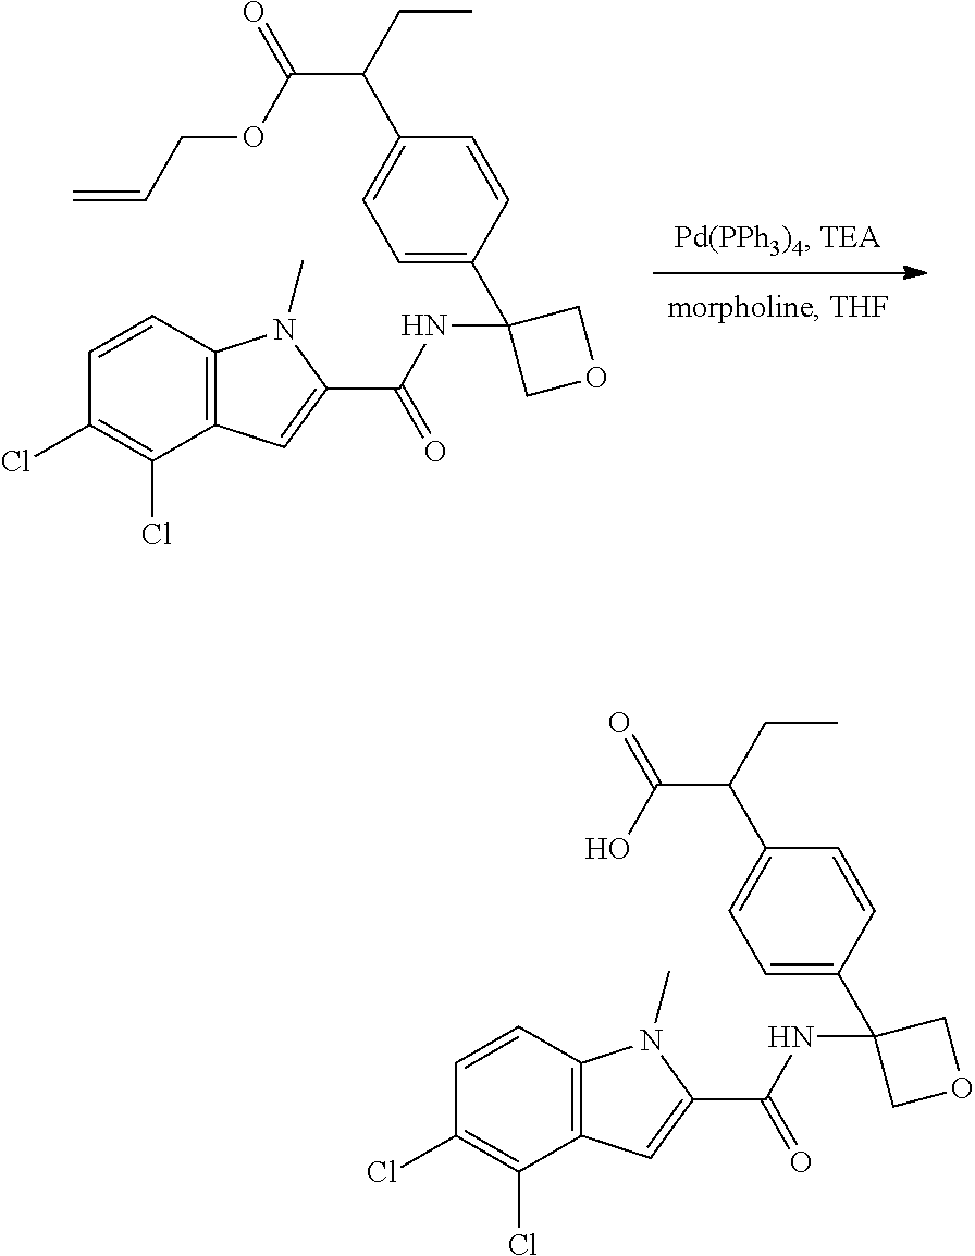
C1(Cl)=C(Cl)C2=C(C=C1)N(C)C(C(NC1(C3=CC=C(C(CC)C(OCC=C)=O)C=C3)COC1)=O)=C2.C1(Cl)=C(Cl)C2=C(C=C1)N(C)C(C(NC1(C3=CC=C(C(CC)C(O)=O)C=C3)COC1)=O)=C2
